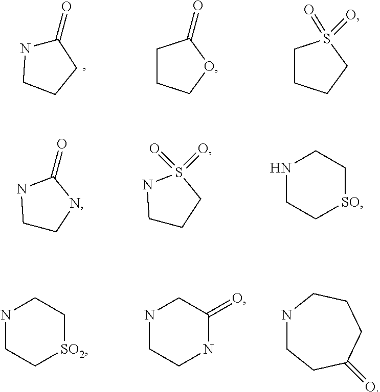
C1(=O)NCCC1.C1CCOC1=O.C1CCCS1(=O)=O.C1CNC(=O)N1.C1CCS(=O)(=O)N1.N1CC[SO]CC1.N1CC[SO2]CC1.N1CCNC(=O)C1.N1CCC(=O)CCC1
